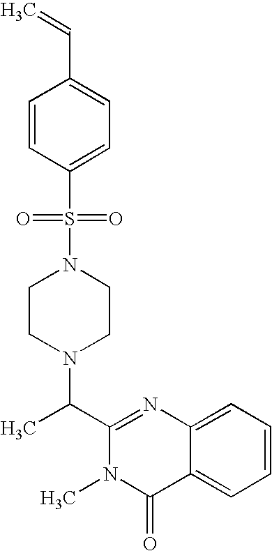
C1(C(N2CCN(S(C3=CC=C(C=C)C=C3)(=O)=O)CC2)C)=NC2=CC=CC=C2C(=O)N1C
